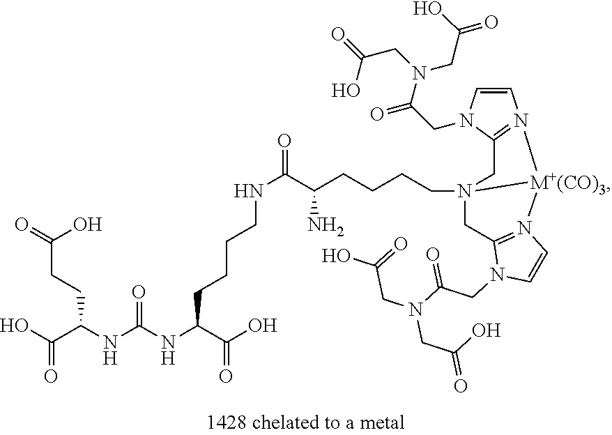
C(NC(NC(C(O)=O)CCCCNC(C(CCCCN12CC3=N([M+(CO)3]1N1=C(C2)N(CC(=O)N(CC(=O)O)CC(=O)O)C=C1)C=CN3CC(N(CC(O)=O)CC(=O)O)=O)N)=O)=O)(C(O)=O)CCC(=O)O
